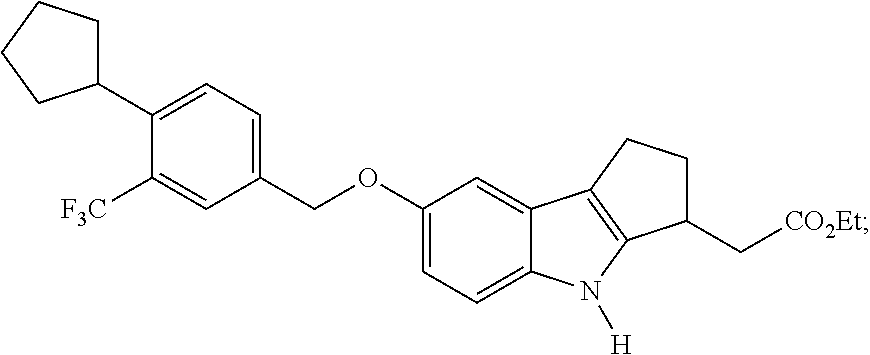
C1(OCC2=CC=C(C3CCCC3)C([F3C])=C2)=CC=C2C(=C1)C1=C(N2[H])C(C[CO2Et])CC1
